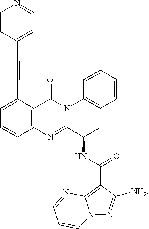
C(#CC1=CC=CC2=C1C(=O)N(C1=CC=CC=C1)C(C(C)NC(C1=C3N(N=C1[NH2])C=CC=N3)=O)=N2)C1=CC=NC=C1
